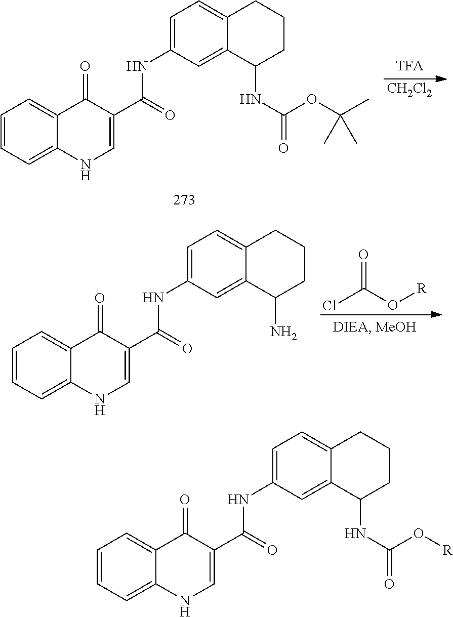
[CH2Cl2].C1=CC=C2C(=C1)C(=O)C(C(=O)NC1=CC=C3C(=C1)C(NC(OC(C)(C)C)=O)CCC3)=CN2.O=C(Cl)O[R].C1=CC=C2C(=C1)C(=O)C(C(=O)NC1=CC=C3C(=C1)C(N)CCC3)=CN2.C1=CC=C2C(=C1)C(=O)C(C(=O)NC1=CC=C3C(=C1)C(NC(O[R])=O)CCC3)=CN2
